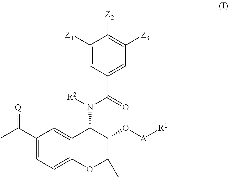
C1([Z1])=CC(C(N([R2])C2C3=CC(C(C)=[Q])=CC=C3OC(C)(C)C2O[A][R1])=O)=CC([Z3])=C1[Z2]
